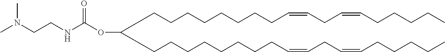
C(CCCCCCCC=CCC=CCCCCC)C(CCCCCCCCC=CCC=CCCCCC)OC(NCCN(C)C)=O
